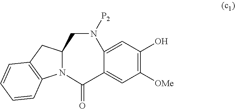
C1(O)=C([OMe])C=C2C(=C1)N([P2])CC1N(C3=C(C1)C=CC=C3)C2=O
